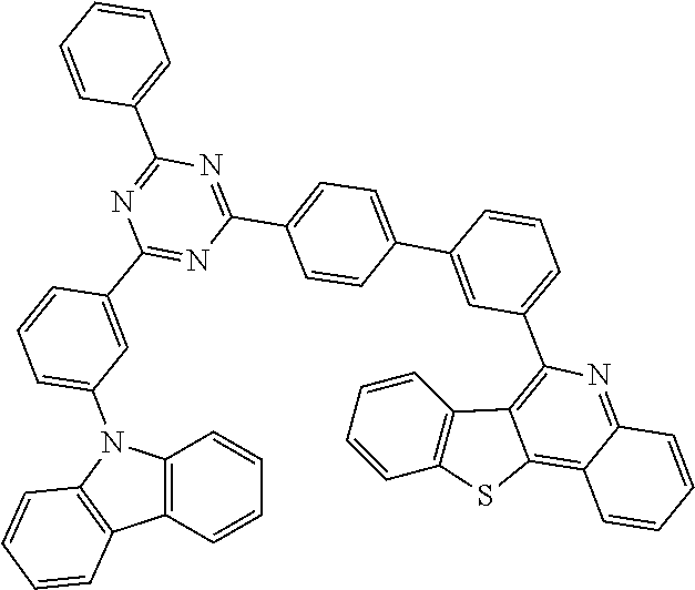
C1=CC=CC2=C1N(C1=CC=CC(C3=NC(C4=CC=C(C5=CC(C6=C7C8=C(SC7=C7C=CC=CC7=N6)C=CC=C8)=CC=C5)C=C4)=NC(C4=CC=CC=C4)=N3)=C1)C1=C2C=CC=C1
